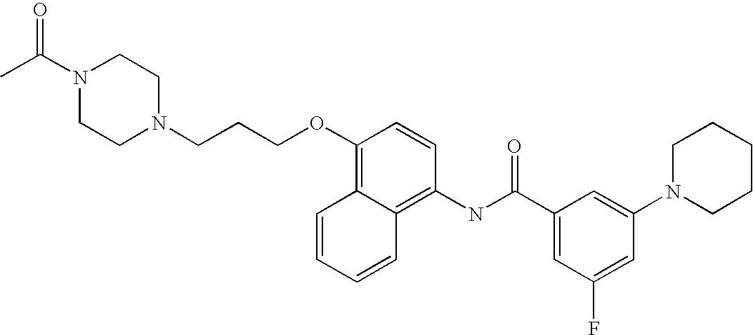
C(N1CCN(C(C)=O)CC1)CCOC1=C2C(=C(NC(C3=CC(F)=CC(N4CCCCC4)=C3)=O)C=C1)C=CC=C2
